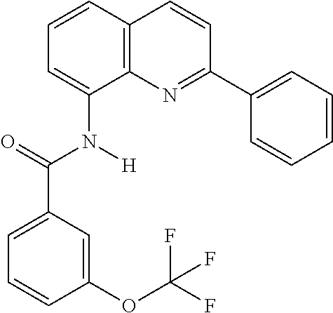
C1=CC2=C(C(N([H])C(C3=CC=CC(OC(F)(F)F)=C3)=O)=C1)N=C(C1=CC=CC=C1)C=C2
